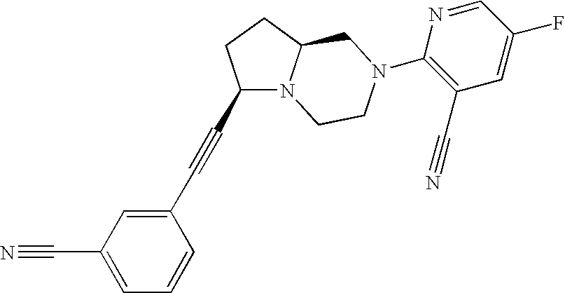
C1(C#CC2N3C(CC2)CN(C2=C(C#N)C=C(F)C=N2)CC3)=CC(C#N)=CC=C1
